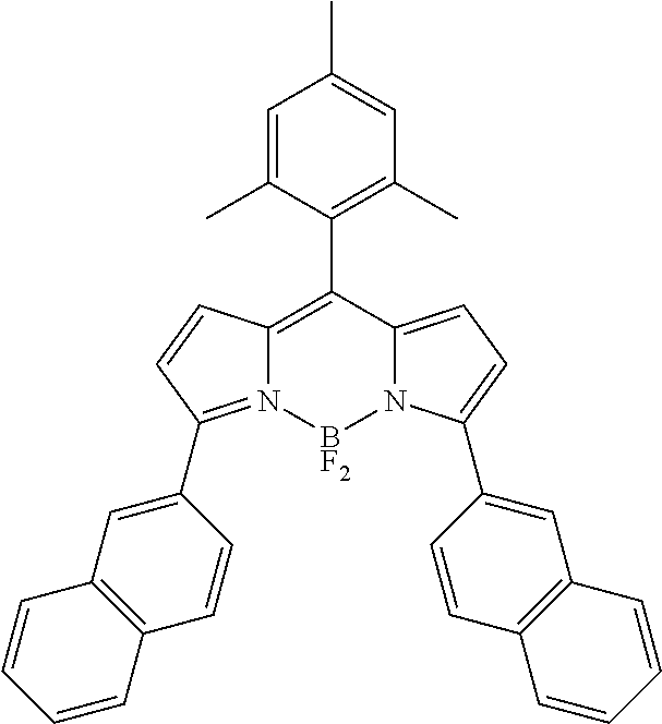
C12=C(C3=C(C)C=C(C)C=C3C)C3=CC=C(C4=CC5=C(C=C4)C=CC=C5)N3[BF2]N1=C(C1=CC3=C(C=C1)C=CC=C3)C=C2
